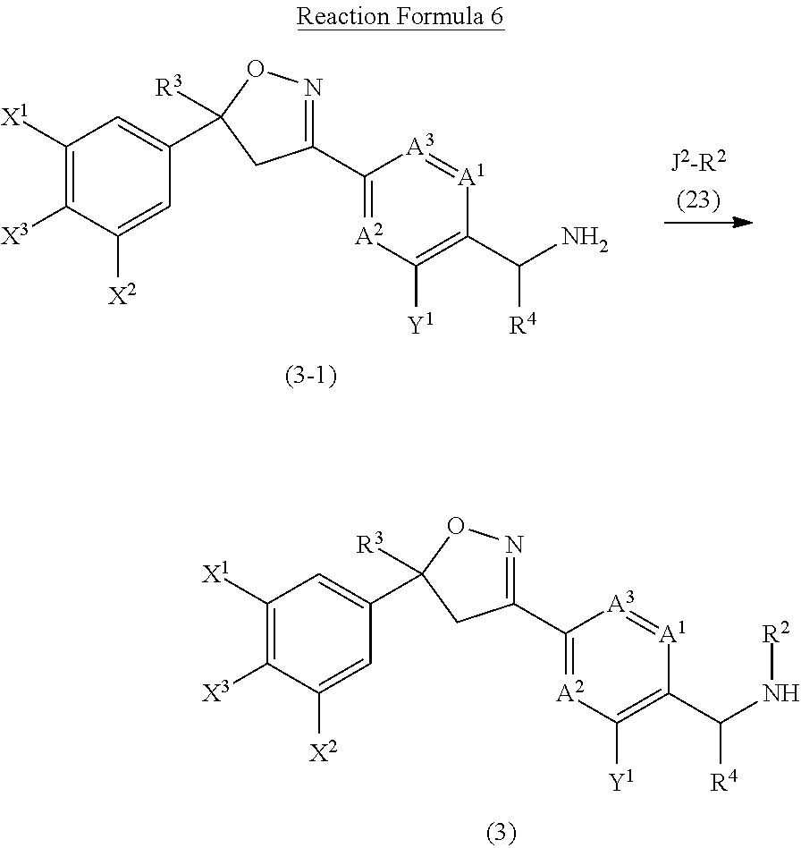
C1([X1])=C([X3])C([X2])=CC(C2([R3])CC(C3=[A2]C([Y1])=C(C(N)[R4])[A1]=[A3]3)=NO2)=C1.C1([X1])=C([X3])C([X2])=CC(C2([R3])CC(C3=[A2]C([Y1])=C(C(N[R2])[R4])[A1]=[A3]3)=NO2)=C1
